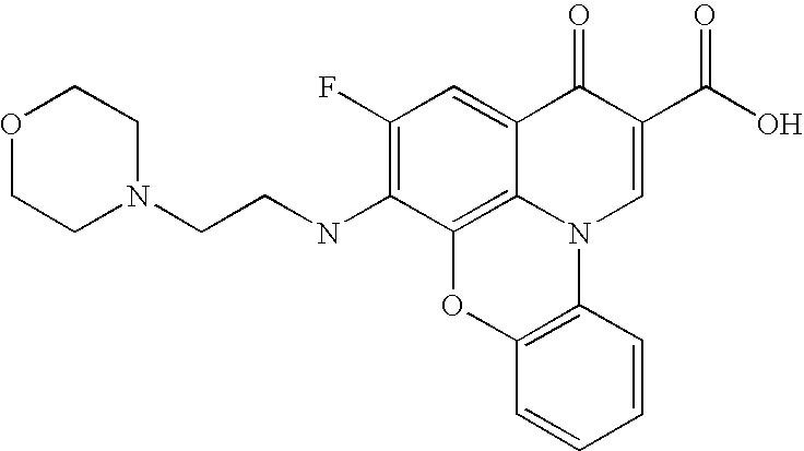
C12=C3C(=CC(F)=C1NCCN1CCOCC1)C(=O)C(C(=O)O)=CN3C1=C(O2)C=CC=C1
